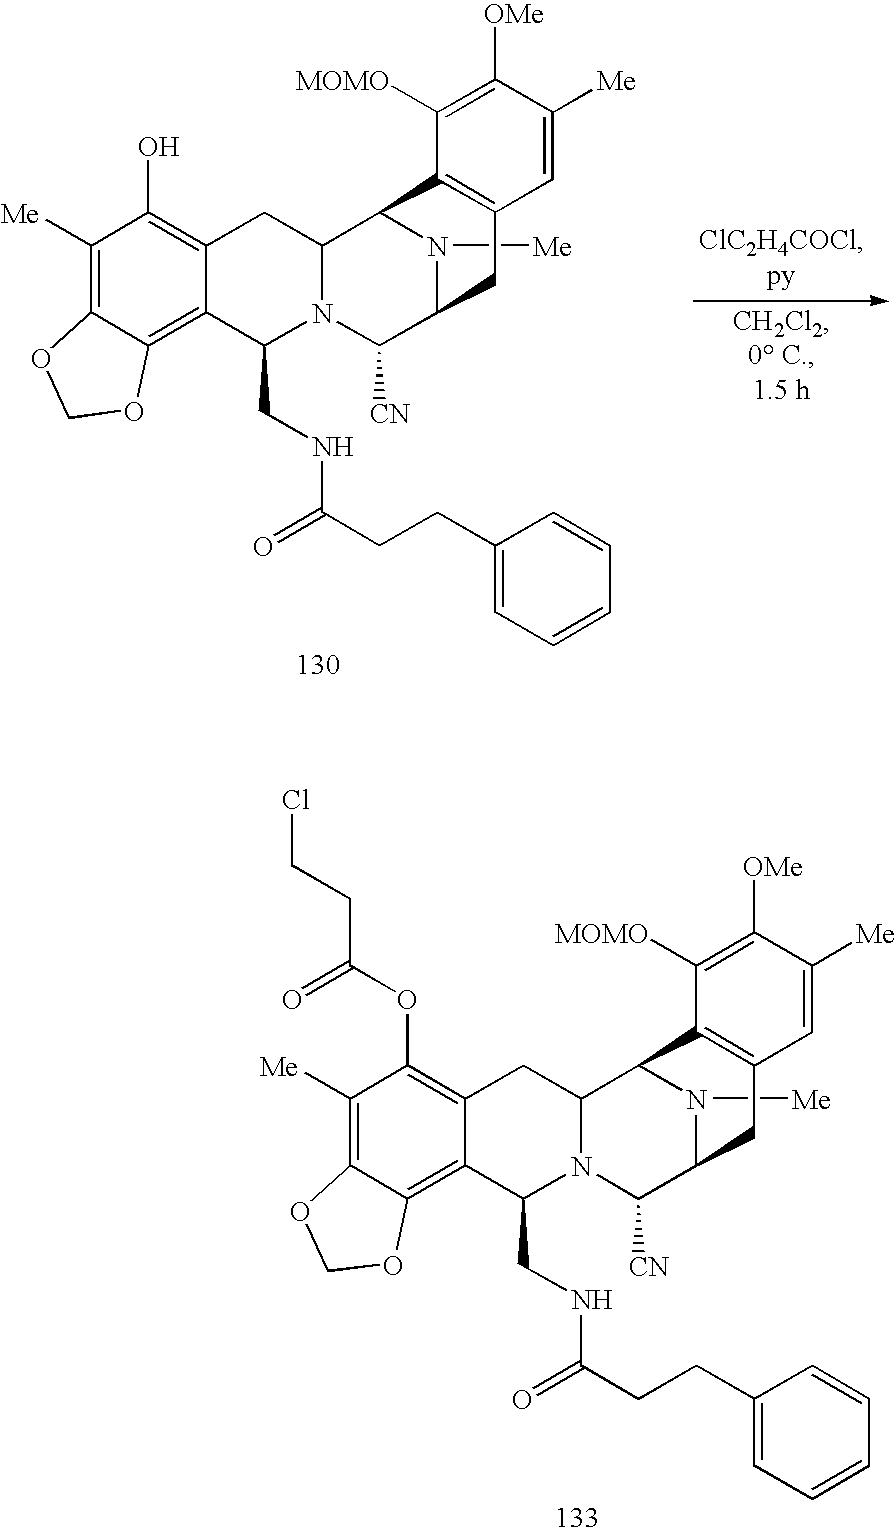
C1([Me])=C2C(=C3C(=C1OC(CCCl)=O)CC1N(C([CN])C4N([Me])C1C1=C(C4)C=C([Me])C([OMe])=C1[MOMO])C3CNC(CCC1=CC=CC=C1)=O)OCO2.C1([Me])=C2C(=C3C(=C1O)CC1N(C([CN])C4N([Me])C1C1=C(C4)C=C([Me])C([OMe])=C1[MOMO])C3CNC(CCC1=CC=CC=C1)=O)OCO2
